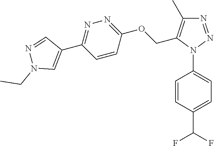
C1=CC(N2N=NC(C)=C2COC2=NN=C(C3=CN(CC)N=C3)C=C2)=CC=C1C(F)F
